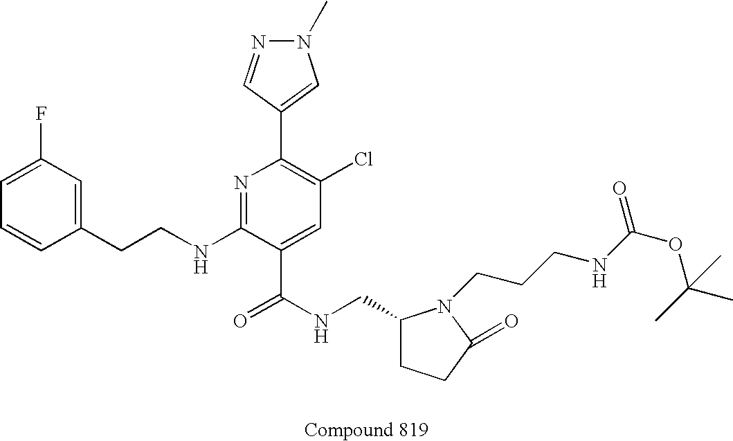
C1=CC(CCNC2=NC(C3=CN(C)N=C3)=C(Cl)C=C2C(NCC2CCC(=O)N2CCCNC(OC(C)(C)C)=O)=O)=CC(F)=C1
